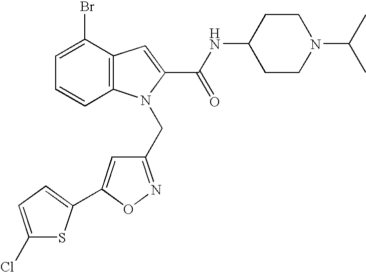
C1=C(Br)C2=C(C=C1)N(CC1=NOC(C3=CC=C(Cl)S3)=C1)C(C(NC1CCN(C(C)C)CC1)=O)=C2
